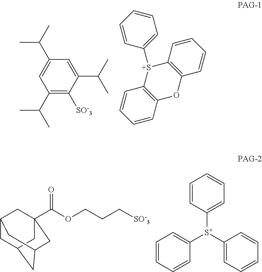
C1(C(C)C)=CC(C(C)C)=CC(C(C)C)=C1[SO-3].C12=C(OC3=C([S+]1C1=CC=CC=C1)C=CC=C3)C=CC=C2.C1=CC([S+](C2=CC=CC=C2)C2=CC=CC=C2)=CC=C1.C1C2CC3CC(C(OCCC[SO-3])=O)(CC1C3)C2
